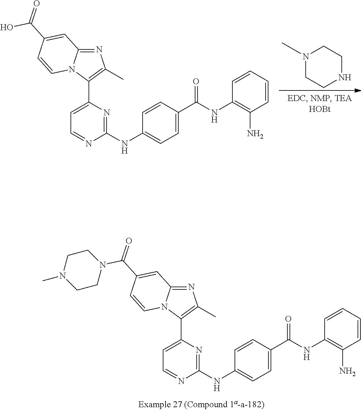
C1=C(C(NC2=C(N)C=CC=C2)=O)C=CC(NC2=NC(C3=C(C)N=C4N3C=CC(C(=O)N3CCN(C)CC3)=C4)=CC=N2)=C1.N1(C)CCNCC1.C1=C(C(NC2=C(N)C=CC=C2)=O)C=CC(NC2=NC(C3=C(C)N=C4N3C=CC(C(=O)O)=C4)=CC=N2)=C1
